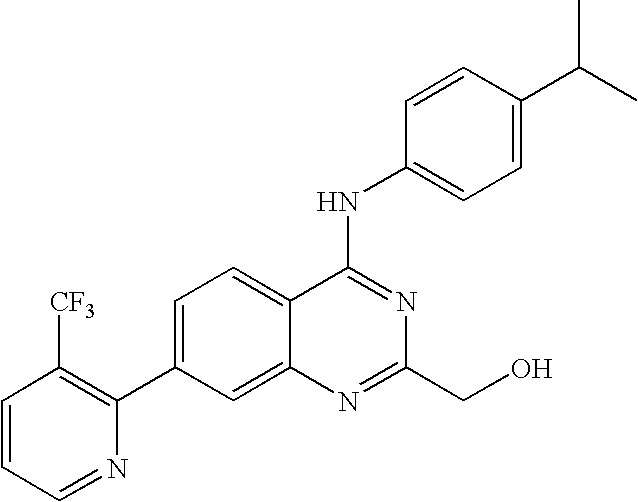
C1=CC=NC(C2=CC=C3C(=C2)N=C(CO)N=C3NC2=CC=C(C(C)C)C=C2)=C1[CF3]
